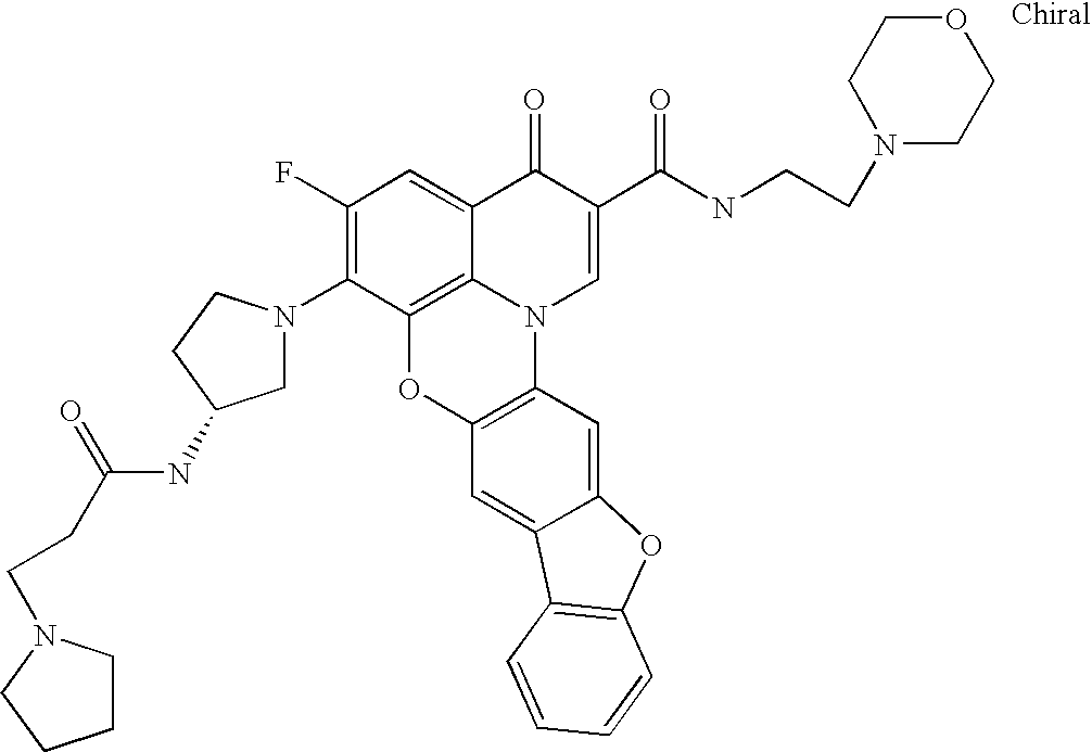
C1(F)=C(N2CC(NC(CCN3CCCC3)=O)CC2)C2=C3C(=C1)C(=O)C(C(=O)NCCN1CCOCC1)=CN3C1=C(O2)C=C2C(=C1)OC1=C2C=CC=C1
